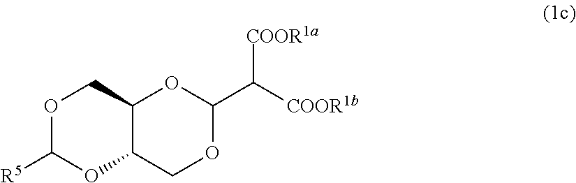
O1C([R5])OC2C(C1)OC(C([COOR1a])[COOR1b])OC2
